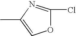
CC1=COC(Cl)=N1
